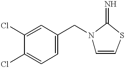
C1=C(Cl)C(Cl)=CC=C1CN1C=CSC1=N
